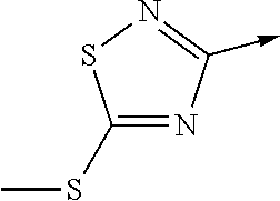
C1(SC)=NC(->C)=NS1
